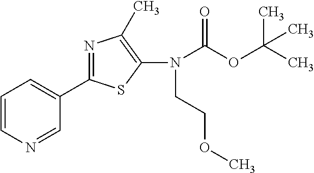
C1(C2=NC(C)=C(N(C(OC(C)(C)C)=O)CCOC)S2)=CC=CN=C1
